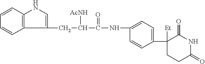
C1(CC([AcNH])C(NC2=CC=C(C3([Et])CCC(=O)NC3=O)C=C2)=O)=CNC2=C1C=CC=C2
